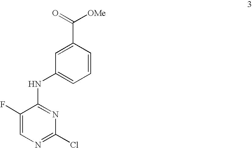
C1=CC(C([OMe])=O)=CC(NC2=NC(Cl)=NC=C2F)=C1
